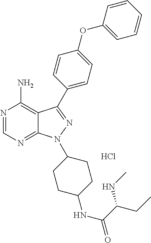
N1=CN=C2C(=C1N)C(C1=CC=C(OC3=CC=CC=C3)C=C1)=NN2C1CCC(NC(C(CC)NC)=O)CC1.Cl
